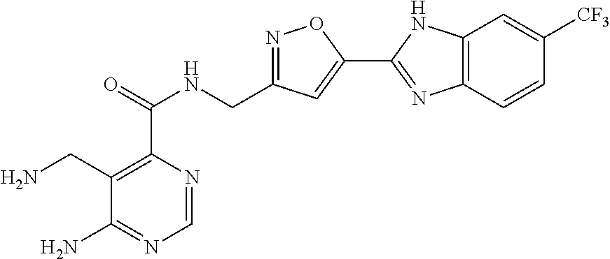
C1=NC(C(=O)NCC2=NOC(C3=NC4=C(N3)C=C([CF3])C=C4)=C2)=C(CN)C(N)=N1
